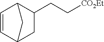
C1=CC2C(CC[CO2Et])CC1C2
